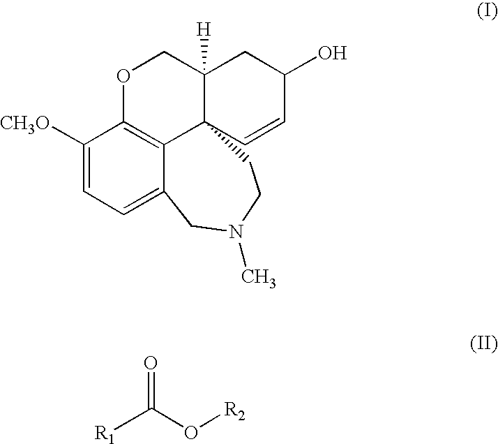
O1C2=C3C4(C([H])(C1)CC(O)C=C4)CCN(C)CC3=CC=C2[CH3O].[R1]C(O[R2])=O
